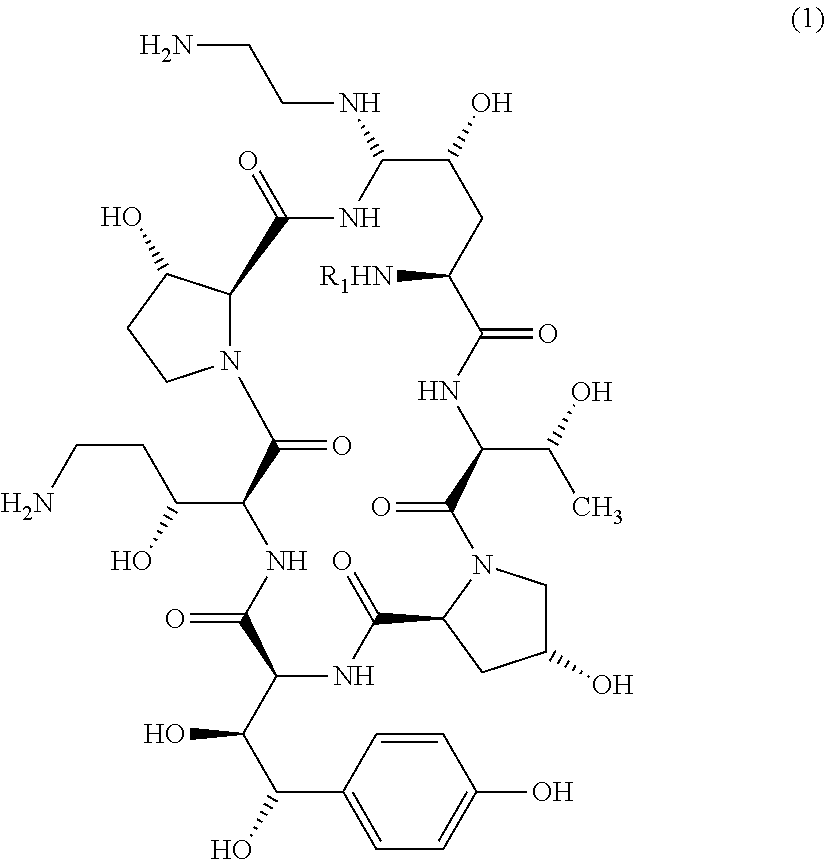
C12C(O)CCN1C(=O)C(C(CCN)O)NC(=O)C(C(C(O)C1=CC=C(O)C=C1)O)NC(=O)C1N(C(=O)C(C(O)C)NC(=O)C([R1HN])CC(O)C(NCCN)NC2=O)CC(O)C1
